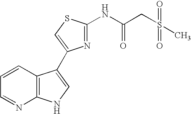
C1=CC2=C(N=C1)NC=C2C1=CSC(NC(CS(=O)(C)=O)=O)=N1
